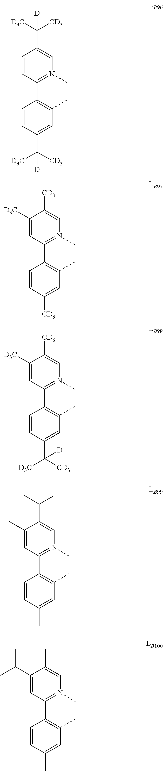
C1=CC(C2=C(C)C=C(C([D3C])([CD3])[D])C=C2)=N(C)C=C1C([CD3])([D3C])[D].C1([D3C])=CC(C2=C(C)C=C([CD3])C=C2)=N(C)C=C1[CD3].C1([D3C])=CC(C2=C(C)C=C(C([D3C])([CD3])[D])C=C2)=N(C)C=C1[CD3].C1(C)=CC(C2=C(C)C=C(C)C=C2)=N(C)C=C1C(C)C.C1(C(C)C)=CC(C2=C(C)C=C(C)C=C2)=N(C)C=C1C
